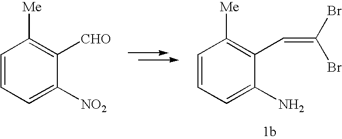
C1=CC=C([NO2])C([CHO])=C1[Me].C1=CC=C(N)C(C=C(Br)Br)=C1[Me]
